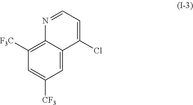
C1=C(Cl)C2=CC([CF3])=CC([F3C])=C2N=C1
